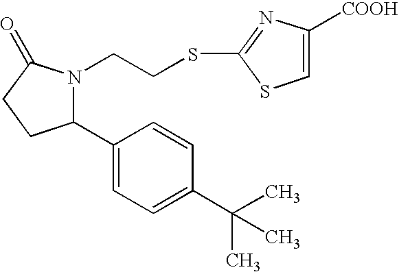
C1(C2=CC=C(C(C)(C)C)C=C2)N(CCSC2=NC([COOH])=CS2)C(=O)CC1
